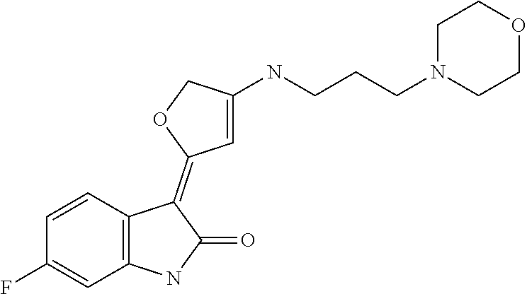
C1=CC2=C(C=C1F)NC(=O)C2=C1C=C(NCCCN2CCOCC2)CO1
